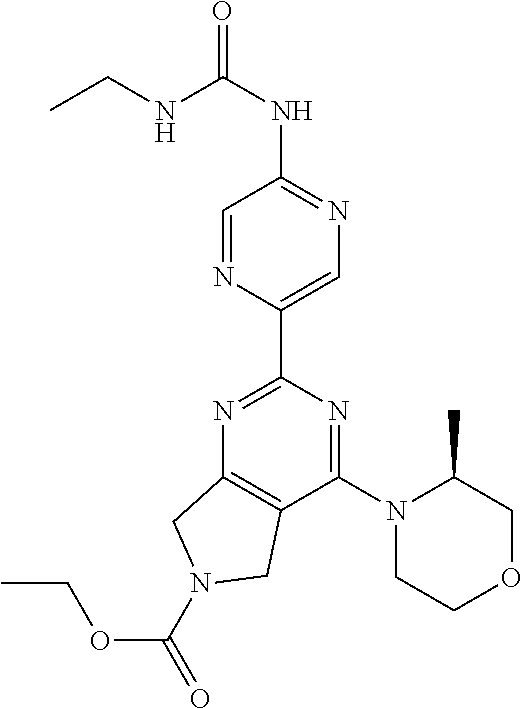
C1(C2=NC3=C(C(N4CCOCC4C)=N2)CN(C(=O)OCC)C3)=CN=C(NC(NCC)=O)C=N1
